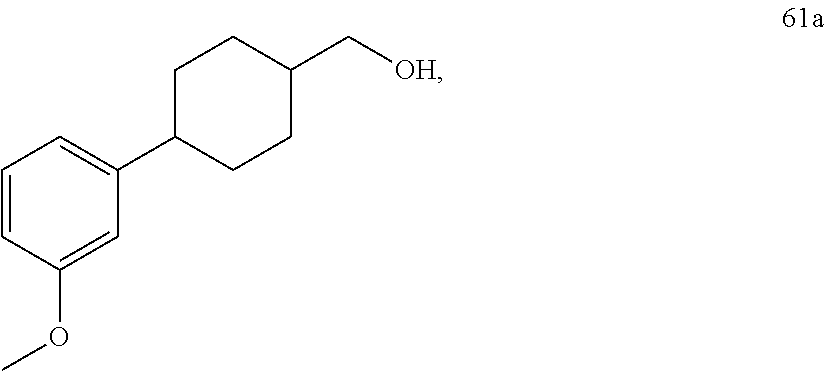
C1=CC(OC)=CC(C2CCC(C[OH])CC2)=C1
